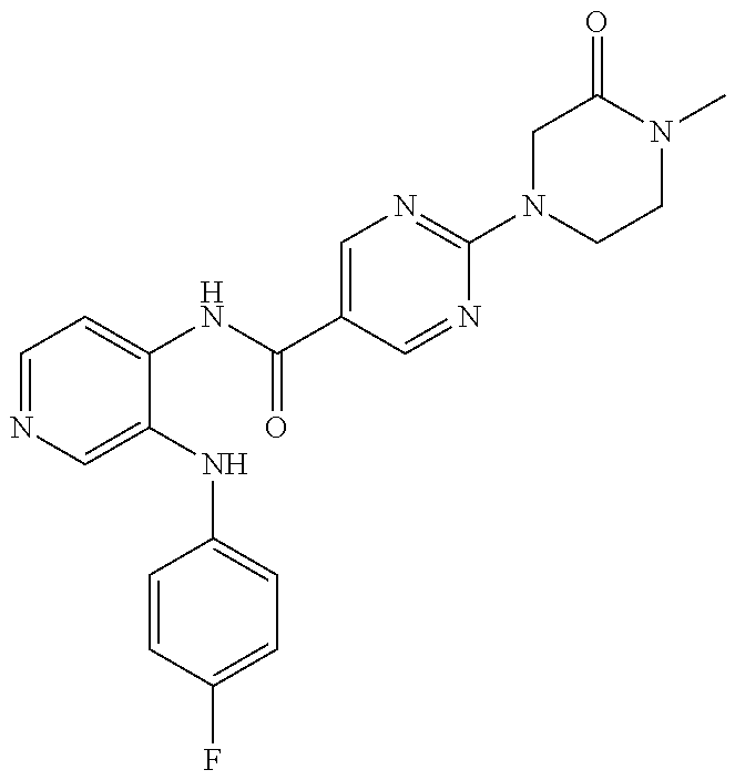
C1=NC=C(NC2=CC=C(F)C=C2)C(NC(C2=CN=C(N3CCN(C)C(=O)C3)N=C2)=O)=C1
